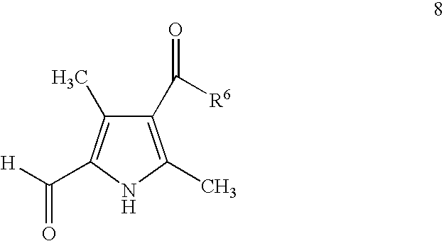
C1(C([R6])=O)=C(C)NC(C([H])=O)=C1C
